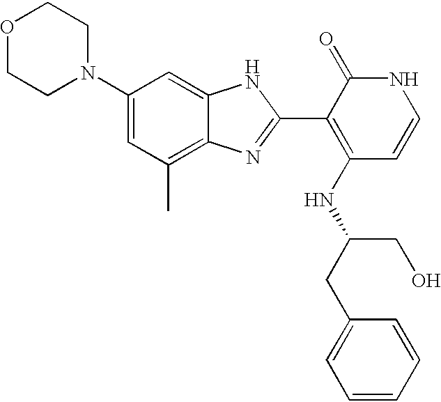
C1(N2CCOCC2)=CC(C)=C2C(=C1)NC(C1=C(NC(CC3=CC=CC=C3)CO)C=CNC1=O)=N2
